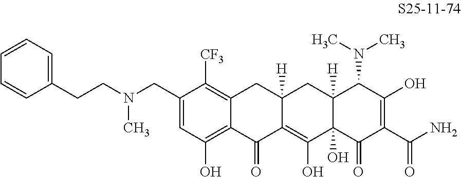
C1(CN(CCC2=CC=CC=C2)C)=CC(O)=C2C(=C1[CF3])CC1([H])C(=C(O)C3(O)C([H])(C1)C(N(C)C)C(O)=C(C(N)=O)C3=O)C2=O
